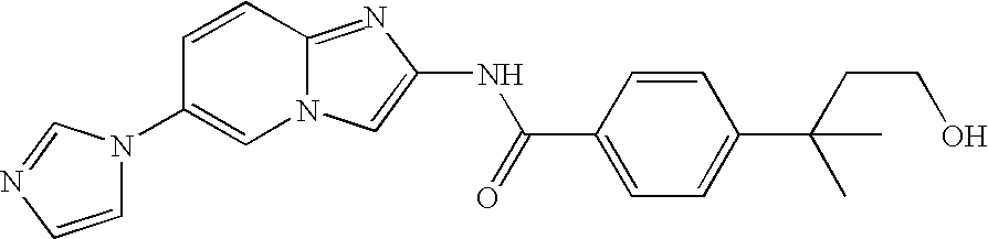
N1(C2=CN3C(=NC(NC(C4=CC=C(C(C)(CCO)C)C=C4)=O)=C3)C=C2)C=CN=C1
